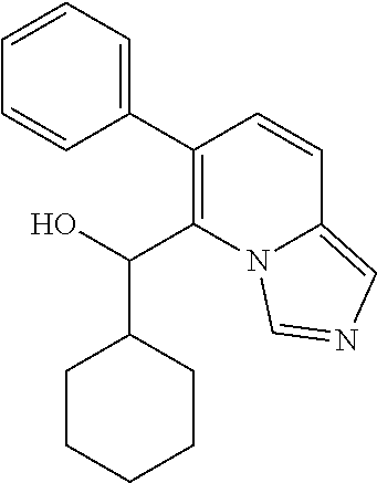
C1(C2=CC=CC=C2)=C(C(O)C2CCCCC2)N2C(=CN=C2)C=C1
